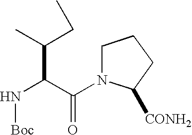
N(C(C(=O)N1CCCC1[CONH2])C(C)CC)[Boc]
